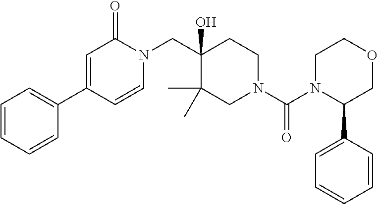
O1CCN(C(N2CCC(CN3C(=O)C=C(C4=CC=CC=C4)C=C3)(O)C(C)(C)C2)=O)C(C2=CC=CC=C2)C1
